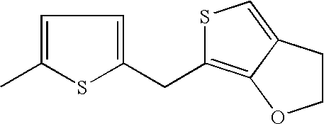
C1=C(C)SC(CC2=C3C(=CS2)CCO3)=C1
